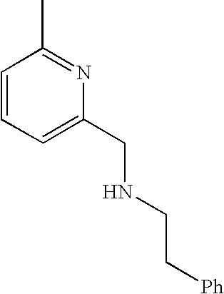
C1=CC=C(CNCC[Ph])N=C1C
